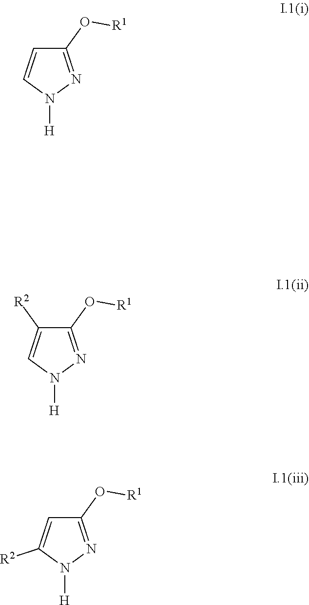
C1(O[R1])=NN([H])C=C1.C1(O[R1])=NN([H])C=C1[R2].C1(O[R1])=NN([H])C([R2])=C1
